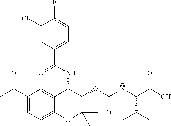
C1(Cl)=CC(C(NC2C3=CC(C(C)=O)=CC=C3OC(C)(C)C2OC(NC(C(O)=O)C(C)C)=O)=O)=CC=C1F
